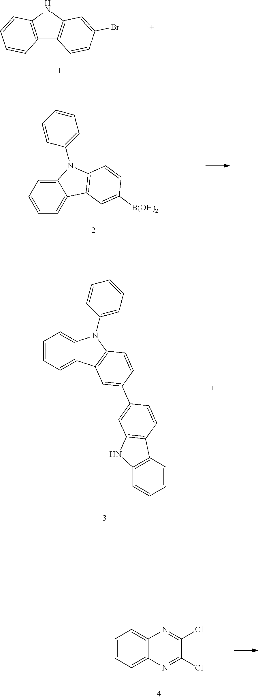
C12=C(NC3=C1C=CC(Br)=C3)C=CC=C2.C1=CC=C2C(=C1)C1=C(N2C2=CC=CC=C2)C=CC([B(OH)2])=C1.C12=C(C=CC=C1)C1=C(N2)C=C(C2=CC3=C(C=C2)N(C2=CC=CC=C2)C2=CC=CC=C32)C=C1.C1=CC=C2C(=C1)N=C(Cl)C(Cl)=N2
